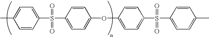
C1=C(C)C=CC(S(=O)(=O)C2=CC=C(OC3=CC=C(S(=O)(=O)C4=CC=C(C)C=C4)C=C3)C=C2)=C1
